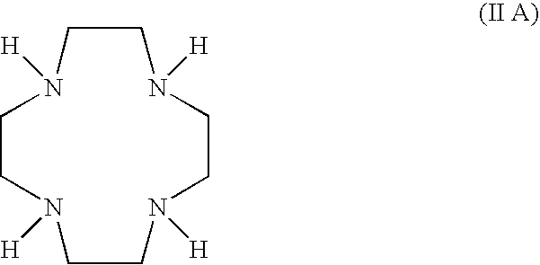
C1CN([H])CCN([H])CCN([H])CCN1[H]
